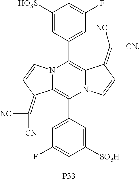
N12C(=C(C3=CC(F)=CC([SO3H])=C3)N3C(=C1C1=CC(F)=CC([HO3S])=C1)C(=C([CN])[NC])C=C3)C(=C([NC])[CN])C=C2.[P33]
